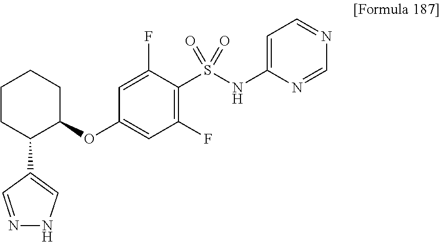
C1CC(C2=CNN=C2)C(OC2=CC(F)=C(S(NC3=CC=NC=N3)(=O)=O)C(F)=C2)CC1
